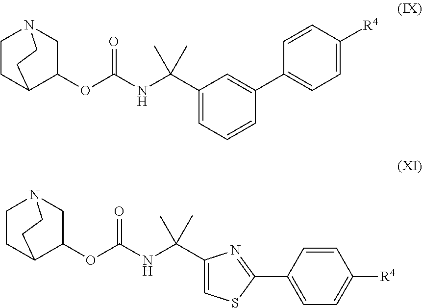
C12C(OC(=O)NC(C)(C)C3=CC=CC(C4=CC=C([R4])C=C4)=C3)CN(CC1)CC2.C12C(OC(=O)NC(C)(C)C3=CSC(C4=CC=C([R4])C=C4)=N3)CN(CC1)CC2
